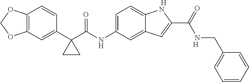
C12=C(C=C(C3(C(NC4=CC=C5C(=C4)C=C(C(NCC4=CC=CC=C4)=O)N5)=O)CC3)C=C1)OCO2.[H].[H]
